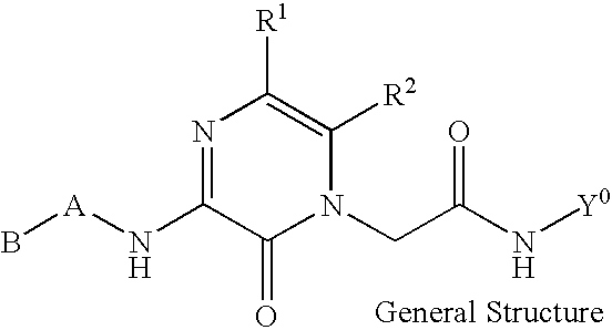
B[A]NC1=NC([R1])=C([R2])N(CC(=O)N[Y0])C1=O
